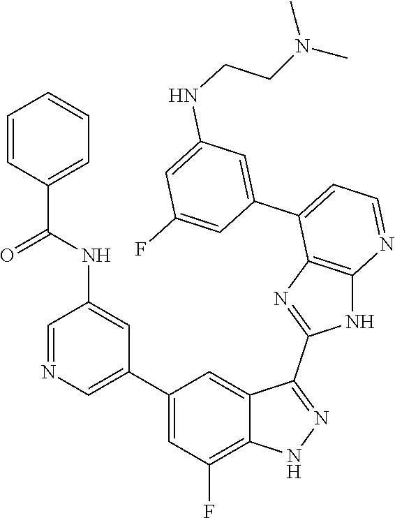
C1=NC=C(C2=CC(F)=C3C(=C2)C(C2=NC4=C(N2)N=CC=C4C2=CC(NCCN(C)C)=CC(F)=C2)=NN3)C=C1NC(C1=CC=CC=C1)=O
